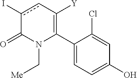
C1(C2=C([Y])cc(I)C(=O)N2C[Me])=CC=C(O)C=C1Cl
